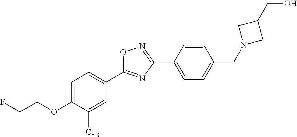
C1=C(OCCF)C([CF3])=CC(C2=NC(C3=CC=C(CN4CC(CO)C4)C=C3)=NO2)=C1
